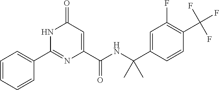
C1(=O)C=C(C(NC(C2=CC(F)=C(C(F)(F)F)C=C2)(C)C)=O)N=C(C2=CC=CC=C2)N1
